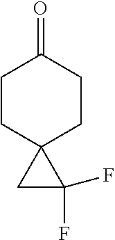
C1CC2(CCC1=O)CC2(F)F
